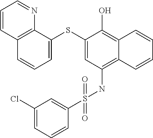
C1=C(SC2=CC(NS(C3=CC(Cl)=CC=C3)(=O)=O)=C3C(=C2O)C=CC=C3)C2=C(C=C1)C=CC=N2
